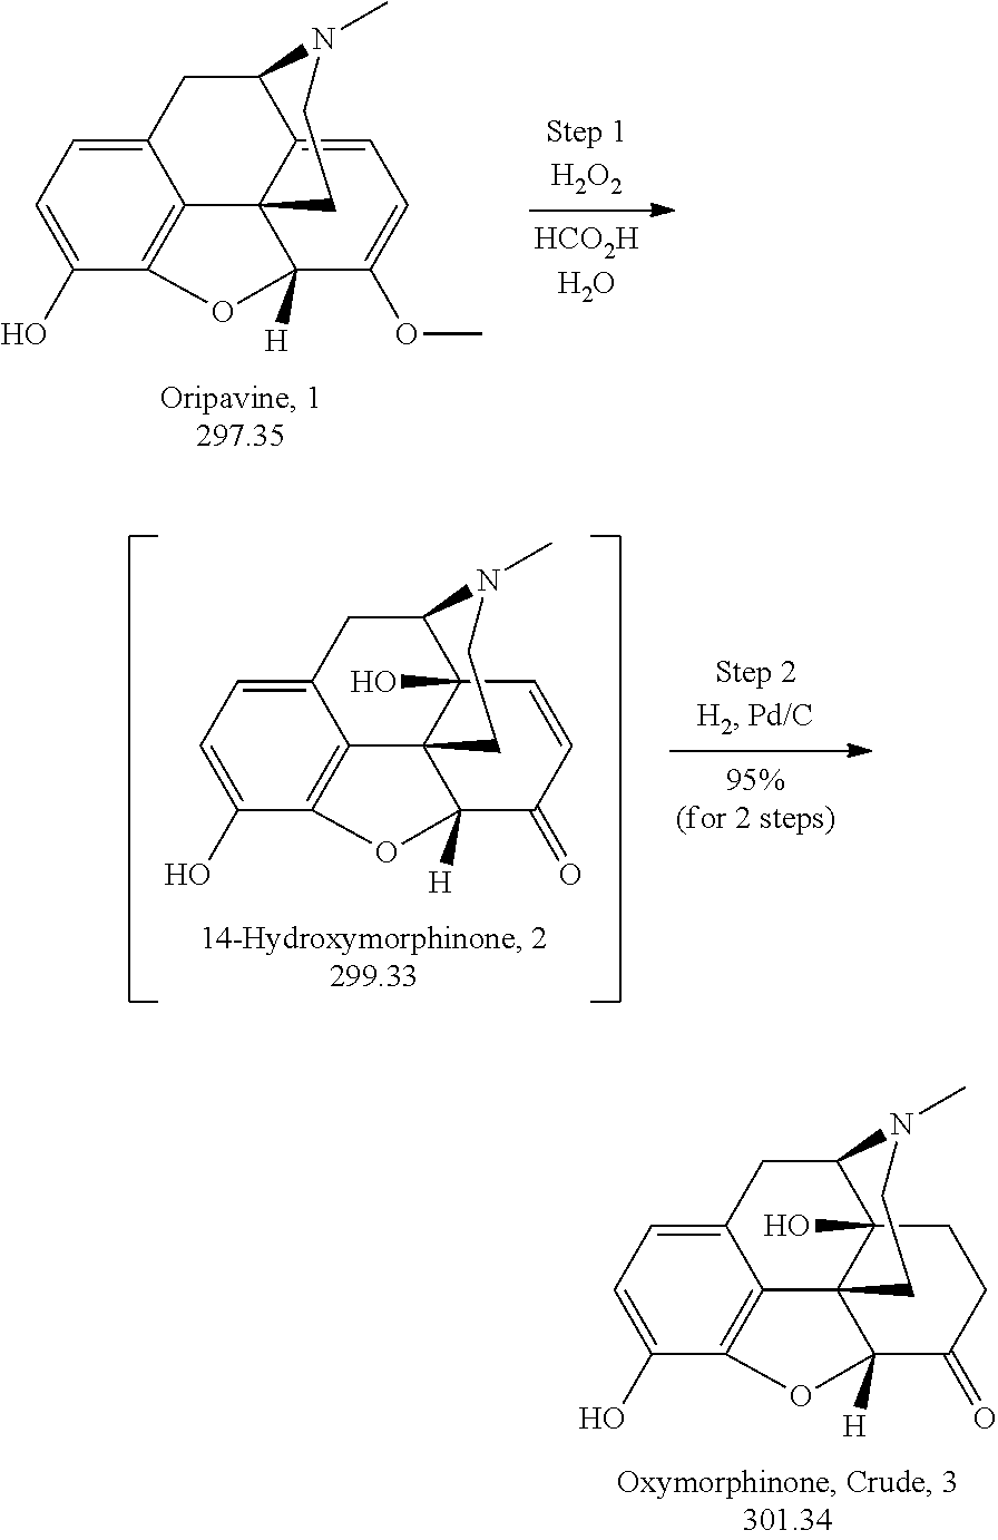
C1=C(O)C2=C3C(=C1)CC1C4=CC=C(OC)C([H])(C34CCN1C)O2.C1=C(O)C2=C3C(=C1)CC1C4(O)C3(C([H])(C(=O)C=C4)O2)CCN1C.C1=C(O)C2=C3C(=C1)CC1C4(O)C3(C([H])(C(=O)CC4)O2)CCN1C
